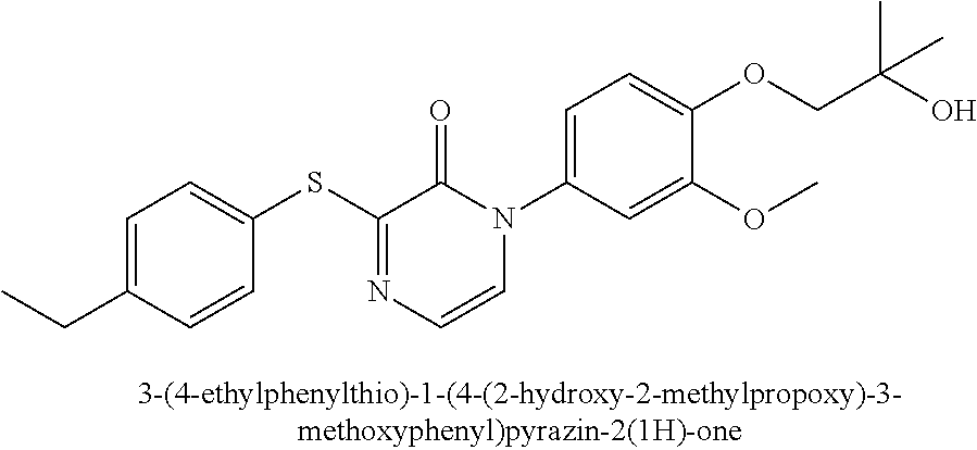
C1(SC2=NC=CN(C3=CC=C(OCC(O)(C)C)C(OC)=C3)C2=O)=CC=C(CC)C=C1
